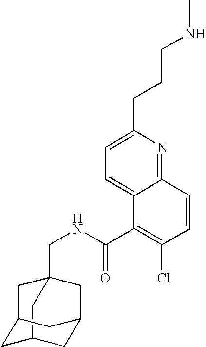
C12(CNC(=O)C3=C(Cl)C=CC4=NC(CCCNC)=CC=C34)CC3CC(C1)CC(C3)C2
